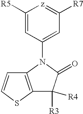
C1([R5])=CC(N2C(=O)C([R3])([R4])C3=C2C=CS3)=CC([R7])=[z]1
